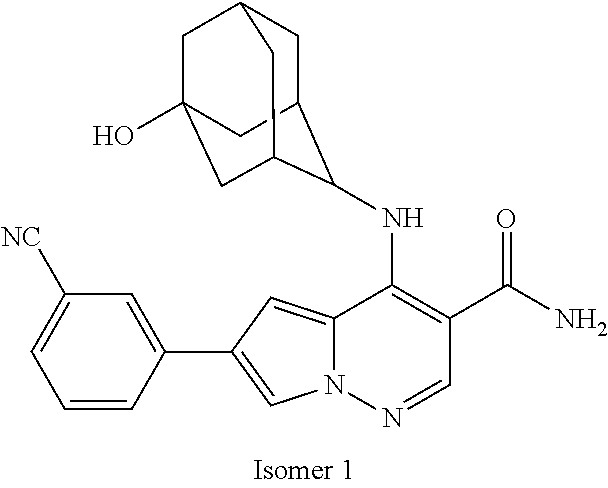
N12C(=CC(C3=CC([NC])=CC=C3)=C1)C(NC1C3CC4CC(O)(CC1C4)C3)=C(C(N)=O)C=N2
